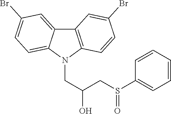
C12=C(N(CC(CS(C3=CC=CC=C3)=O)O)C3=CC=C(Br)C=C13)C=CC(Br)=C2
